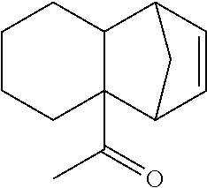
C1CCC2(C(=O)C)C(C1)C1C=CC2C1
